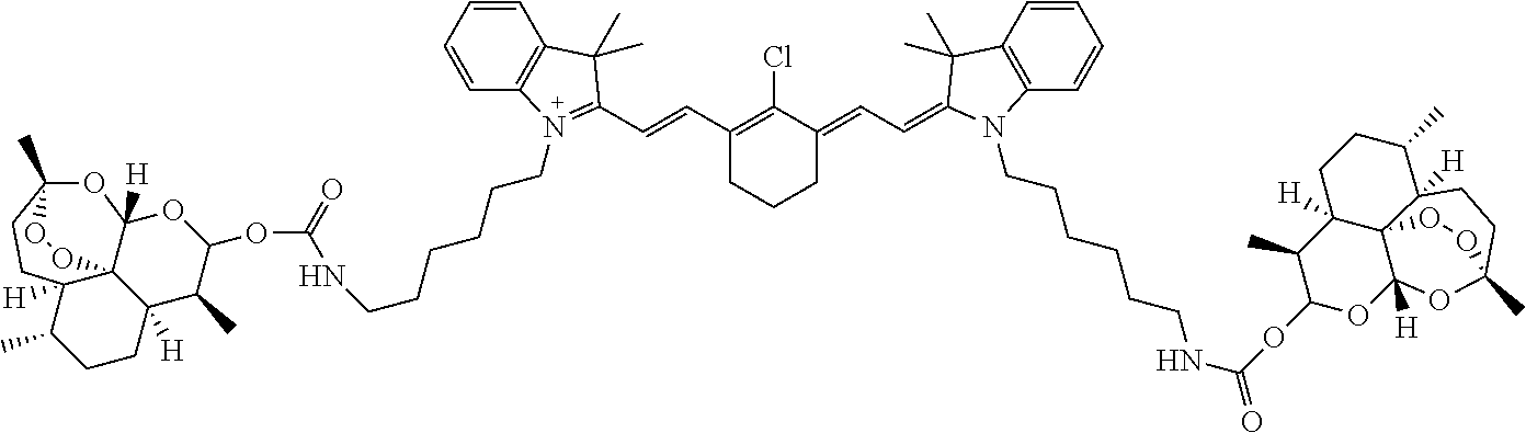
C1(C=CC2=N(CCCCCCNC(=O)OC3C(C)C4([H])C56C([H])(O3)OC(C)(CCC5([H])C(C)CC4)OO6)C3=C(C=CC=C3)C2(C)C)=C(Cl)C(=CC=C2C(C)(C)C3=C(C=CC=C3)N2CCCCCCNC(OC2OC3([H])C45C([H])(C2C)CCC(C)C4([H])CCC(C)(O3)OO5)=O)CCC1
